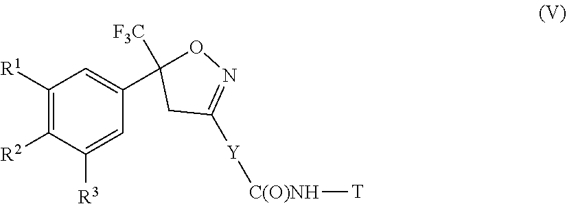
[Y](C1=NOC(C2=CC([R1])=C([R2])C([R3])=C2)([F3C])C1)[C(O)NH][T]
